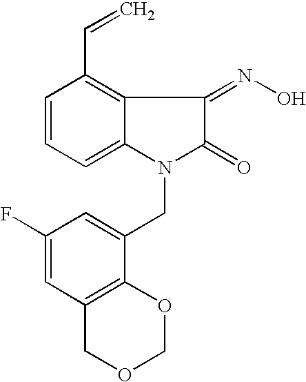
C1=CC=C2C(=C1C=C)C(=NO)C(=O)N2CC1=CC(F)=CC2=C1OCOC2
